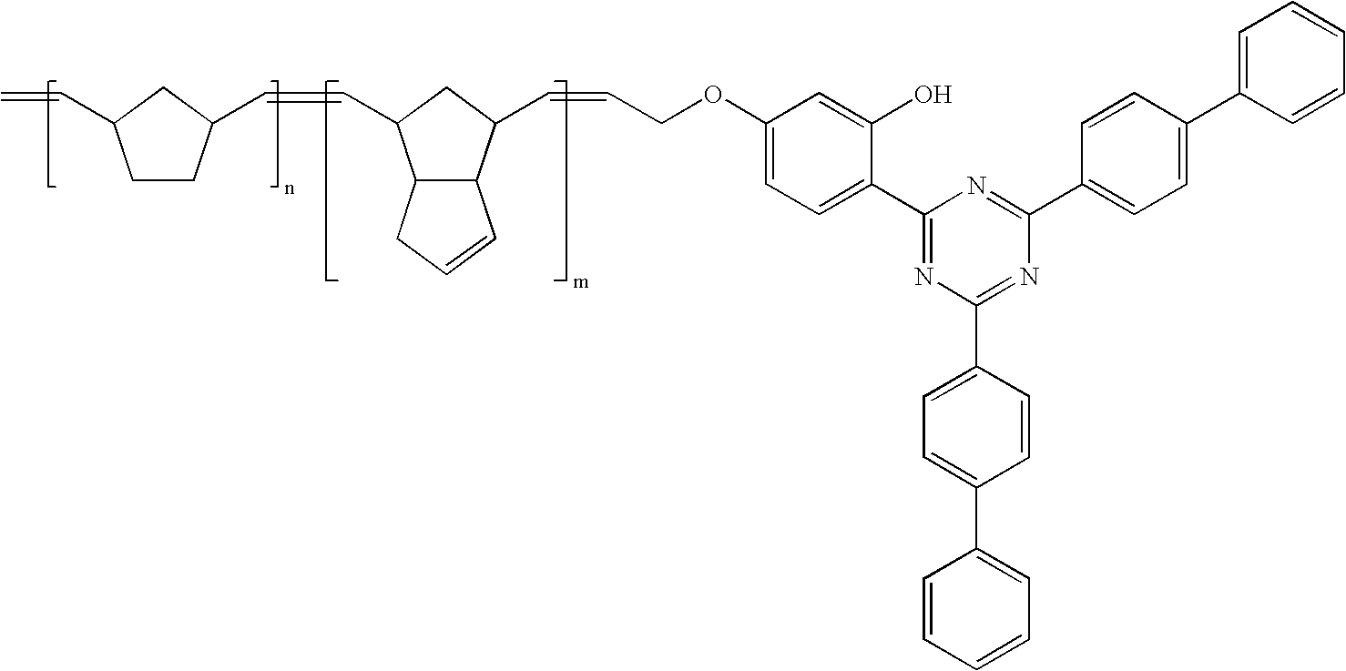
C1CC(C=CC2C3C(C(C=CCOC4=CC=C(C5=NC(C6=CC=C(C7=CC=CC=C7)C=C6)=NC(C6=CC=C(C7=CC=CC=C7)C=C6)=N5)C(O)=C4)C2)C=CC3)CC1C=C
